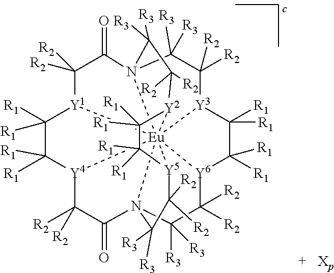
C1([R2])([R2])[Y1]2C([R1])([R1])C([R1])([R1])[Y4]3C([R2])([R2])C(=O)N45C([R3])([R3])C([R2])([R2])[Y6]6C([R1])([R1])C([R1])([R1])[Y3]7[Eu]234689N(C1=O)(C([R3])([R3])C7([R2])[R2])C([R3])([R3])C([R2])([R2])[Y2]8C([R1])([R1])C([R1])([R1])[Y5]9C([R2])([R2])C5([R3])[R3]
